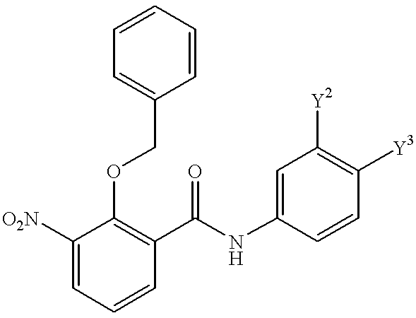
C1=C([O2N])C(OCC2=CC=CC=C2)=C(C(NC2=CC([Y2])=C([Y3])C=C2)=O)C=C1
